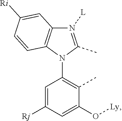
N1([L])=C(C)N(C2=C(C)C(O[Ly])=CC([Rj])=C2)C2=C1C=C([Ri])C=C2
